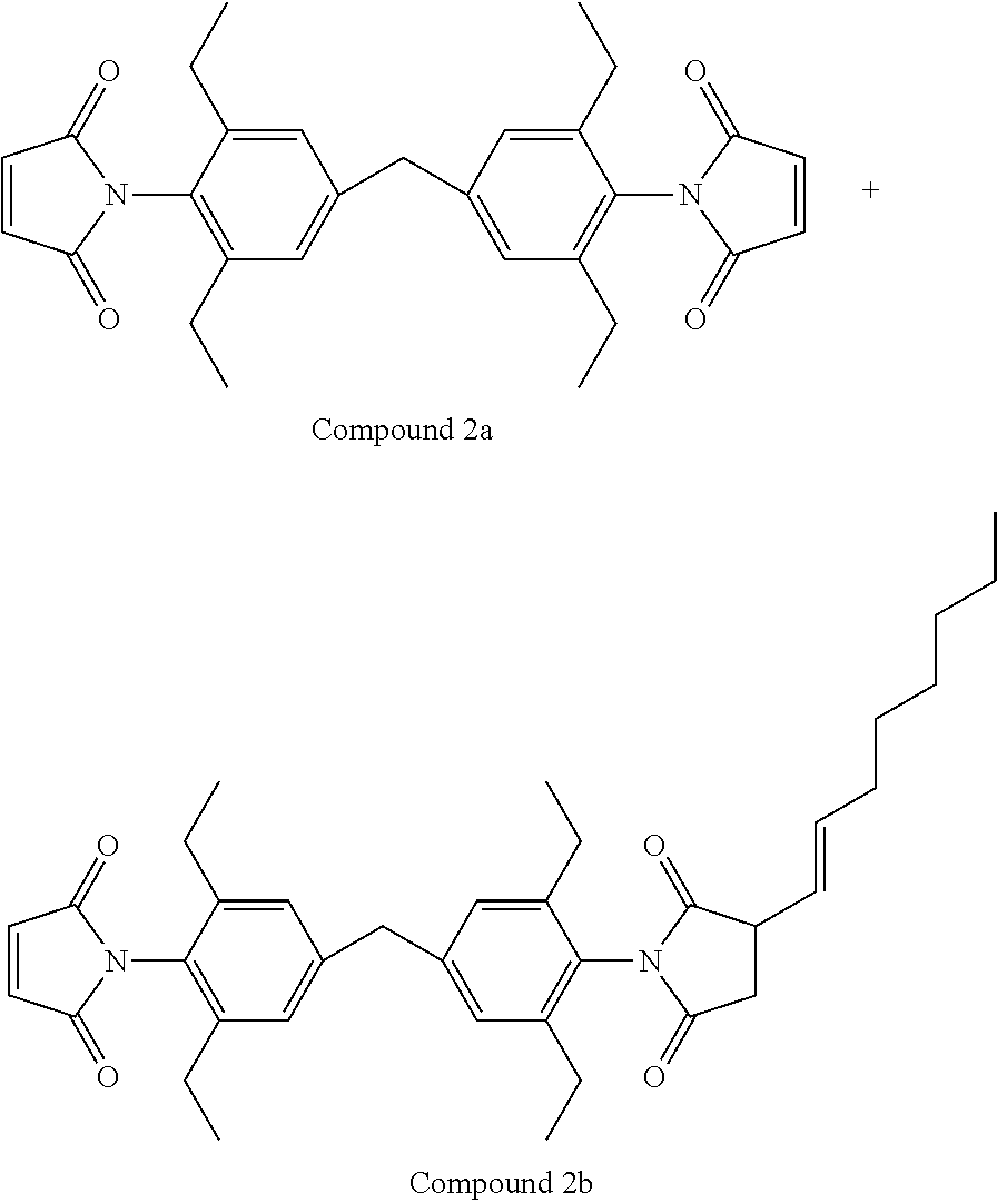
C1=CC(=O)N(C2=C(CC)C=C(CC3=CC(CC)=C(N4C(=O)C=CC4=O)C(CC)=C3)C=C2CC)C1=O.C1=CC(=O)N(C2=C(CC)C=C(CC3=CC(CC)=C(N4C(=O)C(C=CCCCCCC)CC4=O)C(CC)=C3)C=C2CC)C1=O
